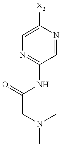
C1=C([X2])N=CC(NC(CN(C)C)=O)=N1
